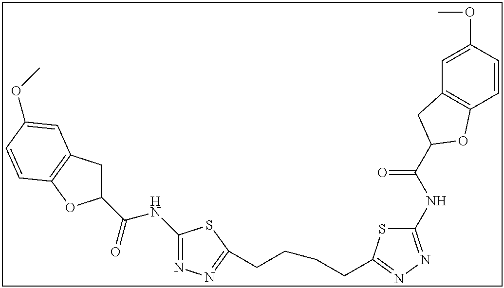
C1(NC(=O)C2CC3=C(O2)C=CC(OC)=C3)=NN=C(CCCCC2=NN=C(NC(=O)C3CC4=C(C=CC(OC)=C4)O3)S2)S1
